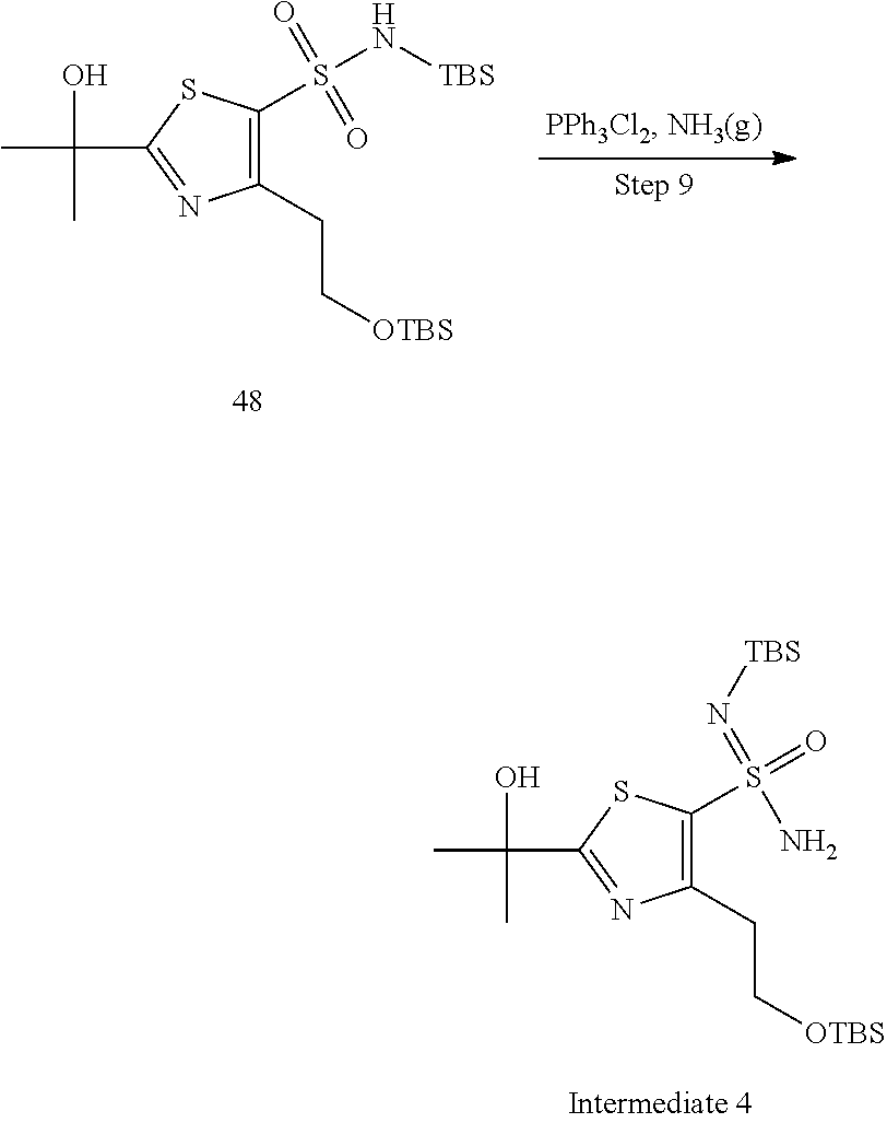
C1(CC[OTBS])=C(S(N[TBS])(=O)=O)SC(C(C)(O)C)=N1.C1(CC[OTBS])=C(S(=O)(=N[TBS])N)SC(C(C)(O)C)=N1
